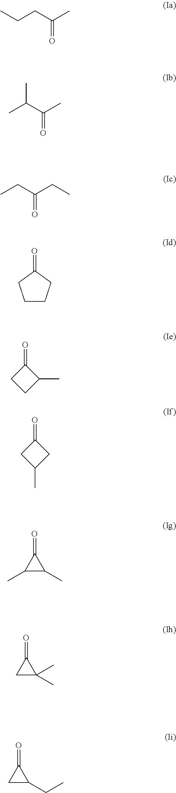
CCCC(C)=O.CC(C(C)=O)C.CCC(CC)=O.C1CCC(=O)C1.C1(=O)CCC1C.C1(=O)CC(C)C1.C1(=O)C(C)C1C.C1(=O)CC1(C)C.C1(=O)CC1CC
